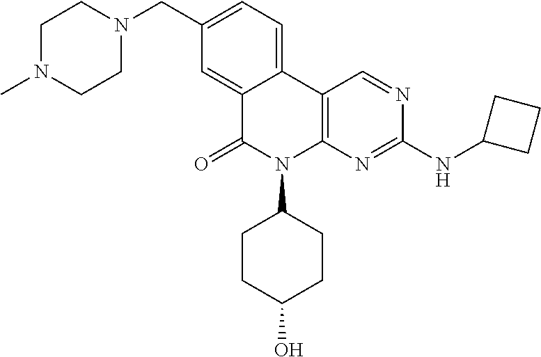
C12=CC(CN3CCN(C)CC3)=CC=C1C1=C(N(C3CCC(O)CC3)C2=O)N=C(NC2CCC2)N=C1
